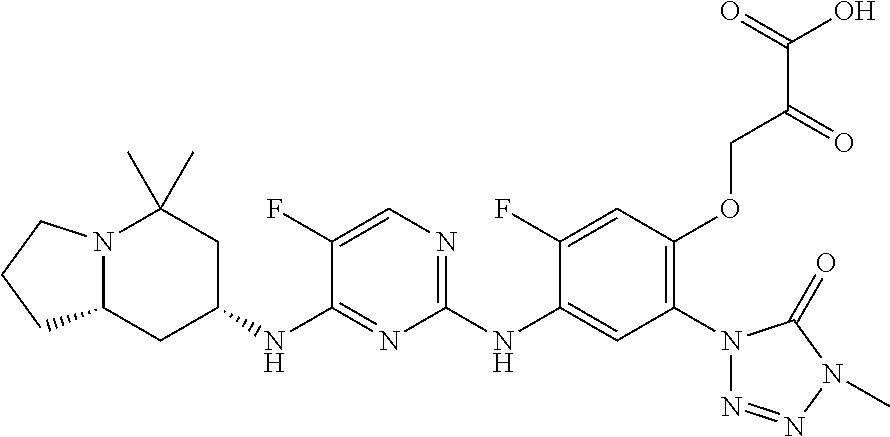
C1(NC2=CC(N3N=NN(C)C3=O)=C(OCC(=O)C(O)=O)C=C2F)=NC=C(F)C(NC2CC(C)(C)N3C(C2)CCC3)=N1
